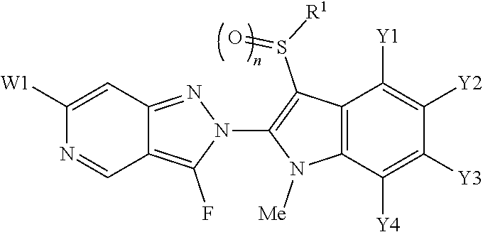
C12=C(F)N(C3=C(S([R1])=O)C4=C(N3[Me])C([Y4])=C([Y3])C([Y2])=C4[Y1])N=C1C=C([W1])N=C2
